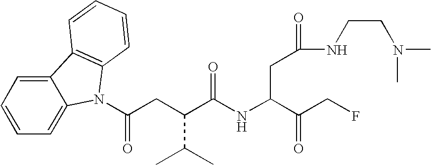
C12=CC=CC=C1N(C(=O)CC(C(C)C)C(NC(CC(=O)NCCN(C)C)C(CF)=O)=O)C1=C2C=CC=C1
